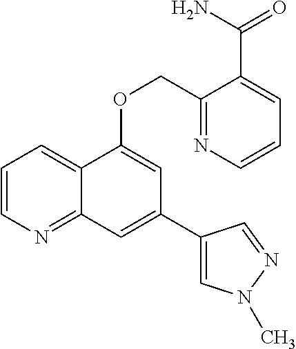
C1=CN=C2C(=C1)C(OCC1=NC=CC=C1C(N)=O)=CC(C1=CN(C)N=C1)=C2
